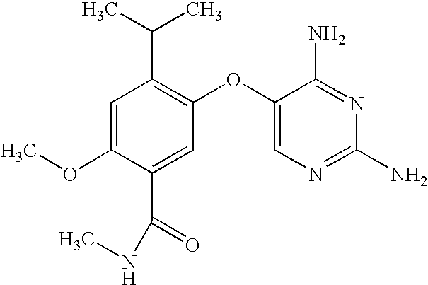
C1=C(OC)C(C(NC)=O)=CC(OC2=CN=C(N)N=C2N)=C1C(C)C
